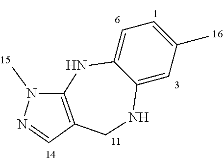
C12=CC(C)=CC=C1NC1=C(CN2)C=NN1C
